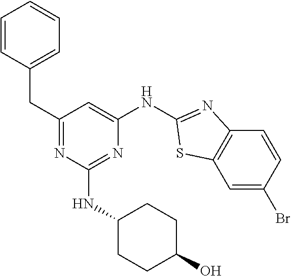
C1=CC(CC2=NC(NC3CCC(O)CC3)=NC(NC3=NC4=C(C=C(Br)C=C4)S3)=C2)=CC=C1
